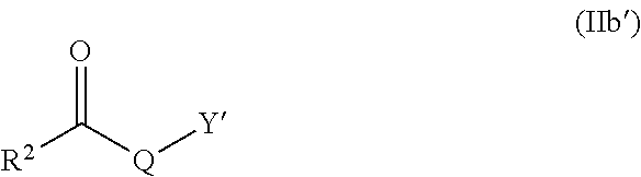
[Q]([Y])C([R2])=O
